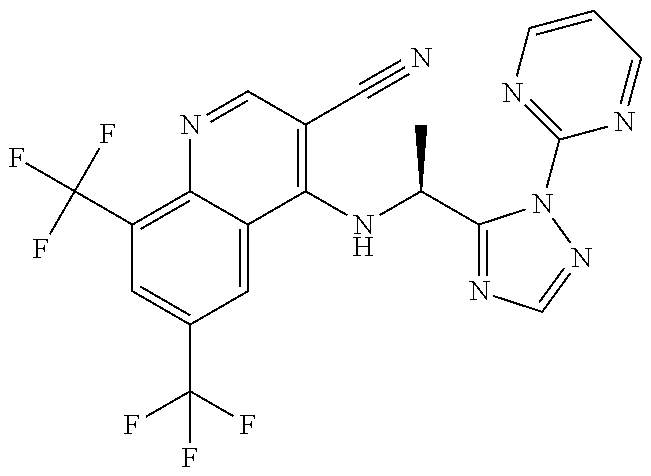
C1(C(F)(F)F)=C2C(=CC(C(F)(F)F)=C1)C(NC(C1=NC=NN1C1=NC=CC=N1)C)=C(C#N)C=N2
